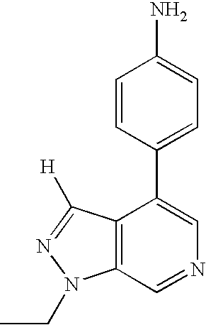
C1=CC(C2=CN=CC3=C2C([H])=NN3CC)=CC=C1N
